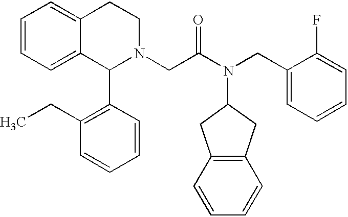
C1=CC=C2C(=C1)CCN(CC(N(CC1=CC=CC=C1F)C1CC3=C(C1)C=CC=C3)=O)C2C1=C(CC)C=CC=C1
